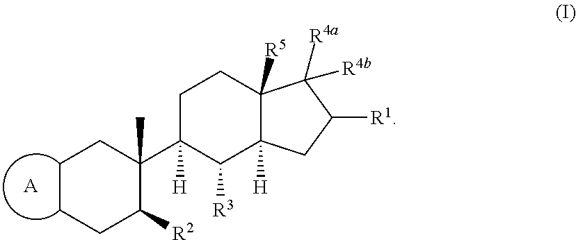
C1CCC([R2])C(C2([H])C([R3])C3([H])C([R5])(CC2)C([R4a])([R4b])C([R1])C3)(C)C1.[A]
